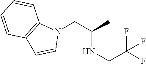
N1(CC(C)NCC(F)(F)F)C2=C(C=C1)C=CC=C2
